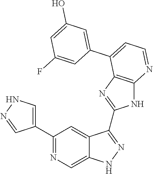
C1(C2=NC=C3C(=C2)C(C2=NC4=C(N2)N=CC=C4C2=CC(O)=CC(F)=C2)=NN3)=CNN=C1
